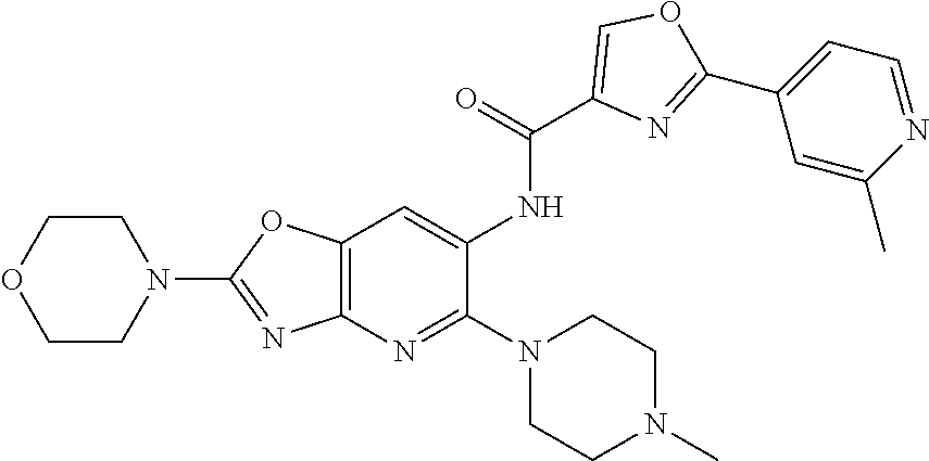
C12=C(N=C(N3CCN(C)CC3)C(NC(C3=COC(C4=CC=NC(C)=C4)=N3)=O)=C1)N=C(N1CCOCC1)O2
